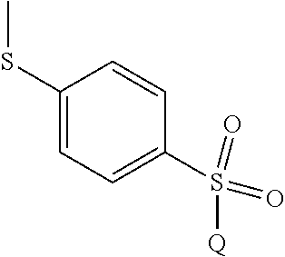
C1(SC)=CC=C(S(=O)(=O)[Q])C=C1
